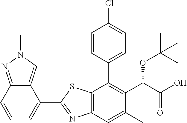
C1(C2=CC=CC3=NN(C)C=C23)=NC2=C(S1)C(C1=CC=C(Cl)C=C1)=C(C(OC(C)(C)C)C(=O)O)C(C)=C2
